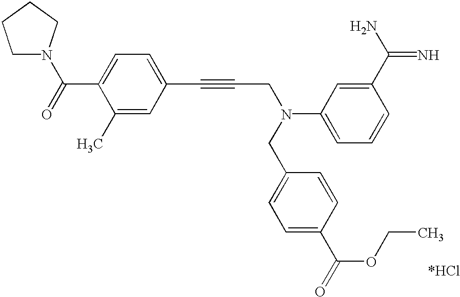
C1N(C(=O)C2=CC=C(C#CCN(C3=CC=CC(C(=N)N)=C3)CC3=CC=C(C(=O)OCC)C=C3)C=C2C)CCC1
